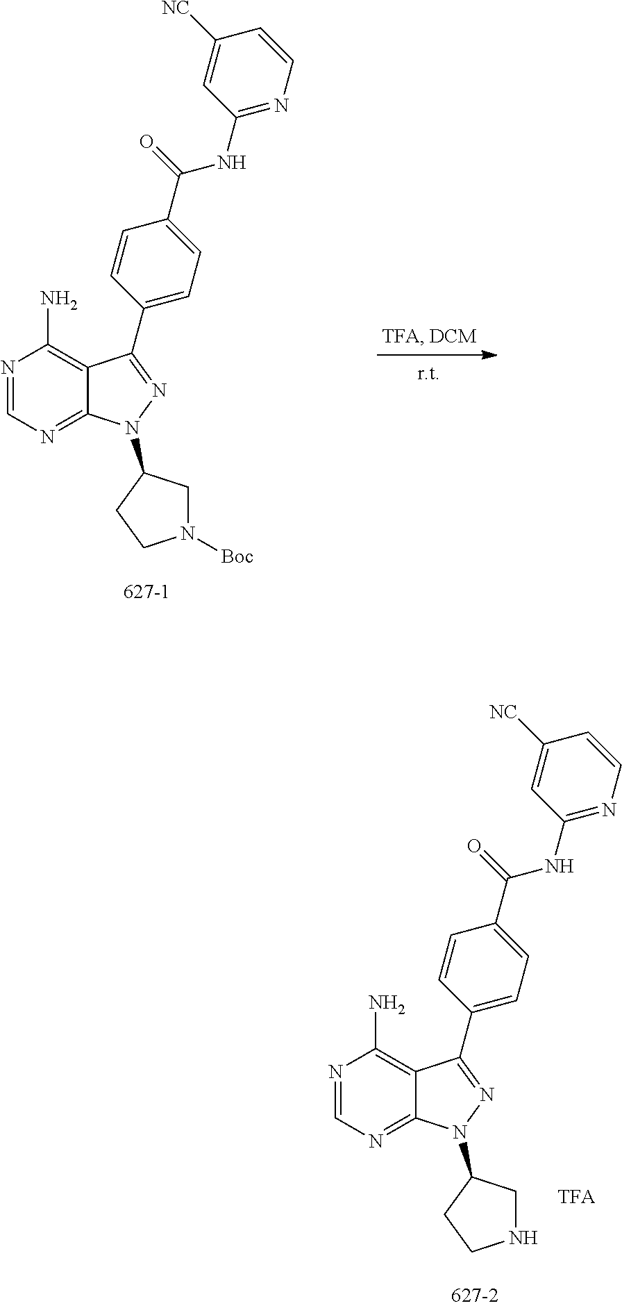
N1=CN=C2C(=C1N)C(C1=CC=C(C(NC3=NC=CC([NC])=C3)=O)C=C1)=NN2C1CN([Boc])CC1.N1=CN=C2C(=C1N)C(C1=CC=C(C(NC3=NC=CC([NC])=C3)=O)C=C1)=NN2C1CNCC1
